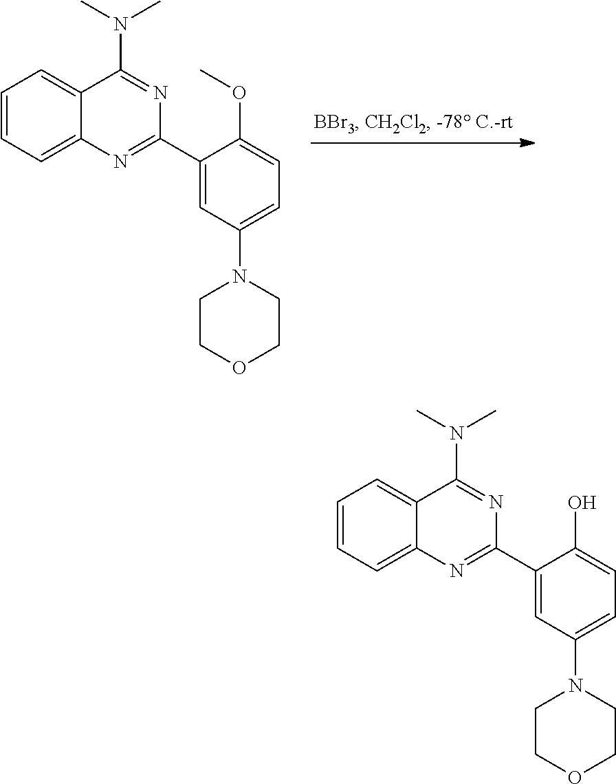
C12=CC=CC=C1C(N(C)C)=NC(C1=CC(N3CCOCC3)=CC=C1OC)=N2.C12=CC=CC=C1C(N(C)C)=NC(C1=CC(N3CCOCC3)=CC=C1O)=N2
